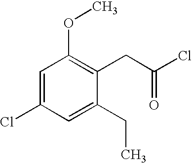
C(C1=CC(Cl)=CC(OC)=C1CC(Cl)=O)C
